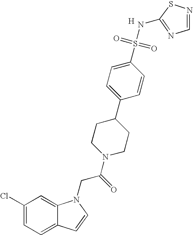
C1(Cl)=CC=C2C(=C1)N(CC(N1CCC(C3=CC=C(S(=O)(=O)NC4=NC=NS4)C=C3)CC1)=O)C=C2.[H]
